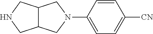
C1=CC(N2CC3C(C2)CNC3)=CC=C1[CN]
